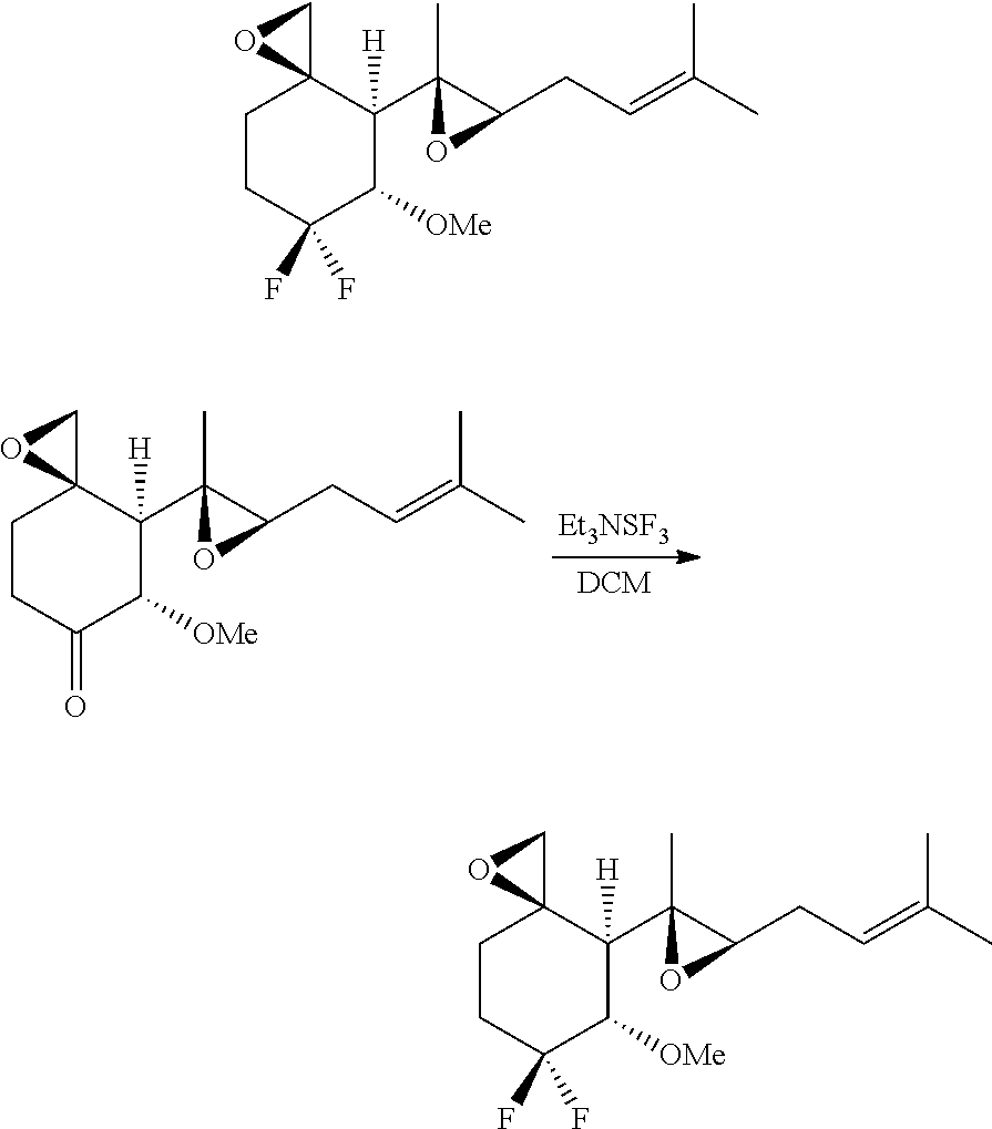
C1CC(=O)C([OMe])C(C2(C)C(CC=C(C)C)O2)([H])C12CO2.C1CC(F)(F)C([OMe])C(C2(C)C(CC=C(C)C)O2)([H])C12CO2.C1CC(F)(F)C([OMe])C(C2(C)C(CC=C(C)C)O2)([H])C12CO2
